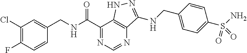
C1(Cl)=C(F)C=CC(CNC(C2=NC=NC3=C2NN=C3NCC2=CC=C(S(N)(=O)=O)C=C2)=O)=C1
